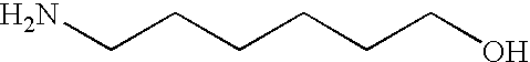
NCCCCCCO
